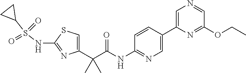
C1=C(C(C(NC2=NC=C(C3=CN=CC(OCC)=N3)C=C2)=O)(C)C)N=C(NS(C2CC2)(=O)=O)S1
